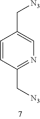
C1=CC(C[N3])=NC=C1C[N3]
